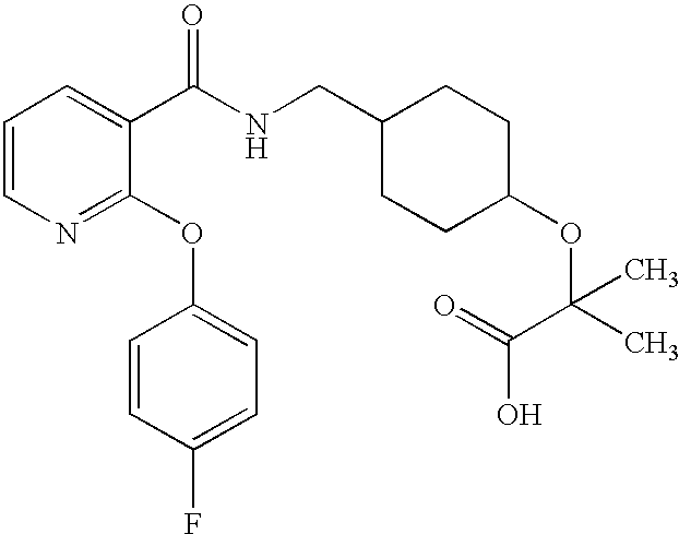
C1=CN=C(OC2=CC=C(F)C=C2)C(C(NCC2CCC(OC(C)(C(=O)O)C)CC2)=O)=C1
